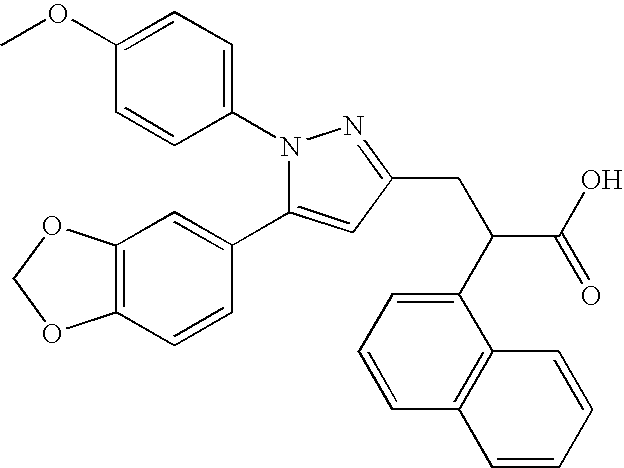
COC1=CC=C(N2C(C3=CC4=C(C=C3)OCO4)=CC(CC(C(O)=O)C3=CC=CC4=C3C=CC=C4)=N2)C=C1
